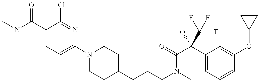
CN(C(C1=CC=C(N2CCC(CCCN(C)C(C(C3=CC=CC(OC4CC4)=C3)(O)C(F)(F)F)=O)CC2)N=C1Cl)=O)C
